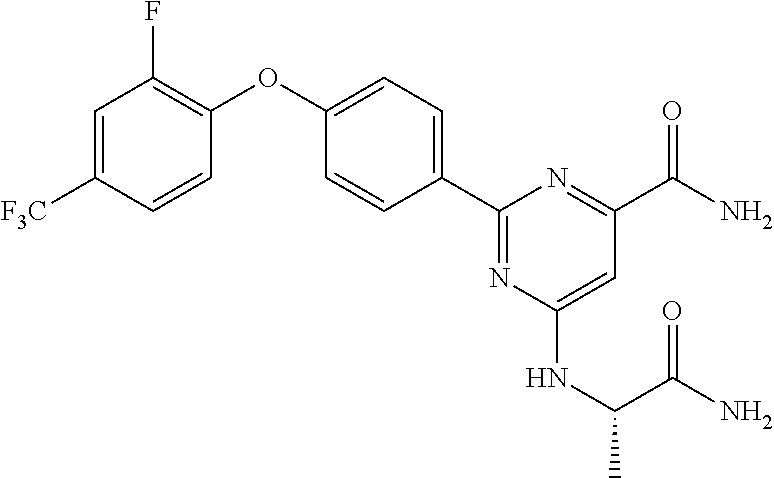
C1=C([F3C])C=CC(OC2=CC=C(C3=NC(NC(C)C(N)=O)=CC(C(N)=O)=N3)C=C2)=C1F
